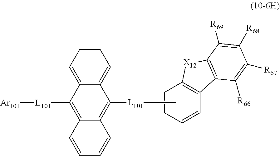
C1=CC=CC2=C1[X12]C1=C2C([R66])=C([R67])C([R68])=C1[R69].C12=CC=CC=C1C([L101]C)=C1C(=C2[L101][Ar101])C=CC=C1
